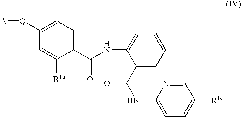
C1(C(NC2=CC=CC=C2C(NC2=CC=C([R1e])C=N2)=O)=O)=CC=C([Q][A])C=C1[R1a]
